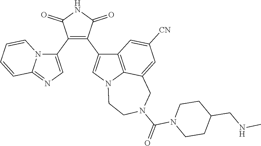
C1(C2=CN=C3N2C=CC=C3)=C(C2=CN3C4=C2C=C([CN])C=C4CN(C(=O)N2CCC(CNC)CC2)CC3)C(=O)NC1=O
